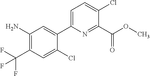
C1=C(C2=CC(N)=C(C(F)(F)F)C=C2Cl)N=C(C(=O)OC)C(Cl)=C1
